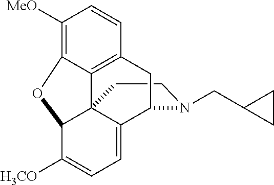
C1CN(CC2CC2)C2C3=CC=C([H3CO])C4C13C1=C(C=CC([MeO])=C1O4)C2
